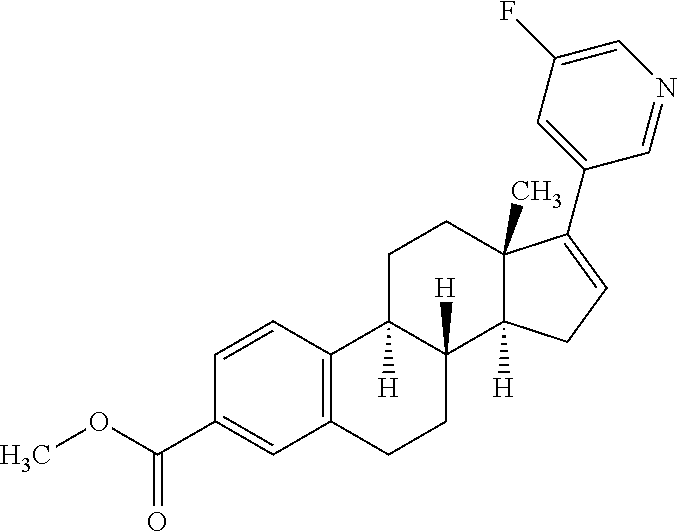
C1=CC(C(OC)=O)=CC2=C1C1([H])C([H])(CC2)C2([H])C(C)(CC1)C(C1=CC(F)=CN=C1)=CC2
